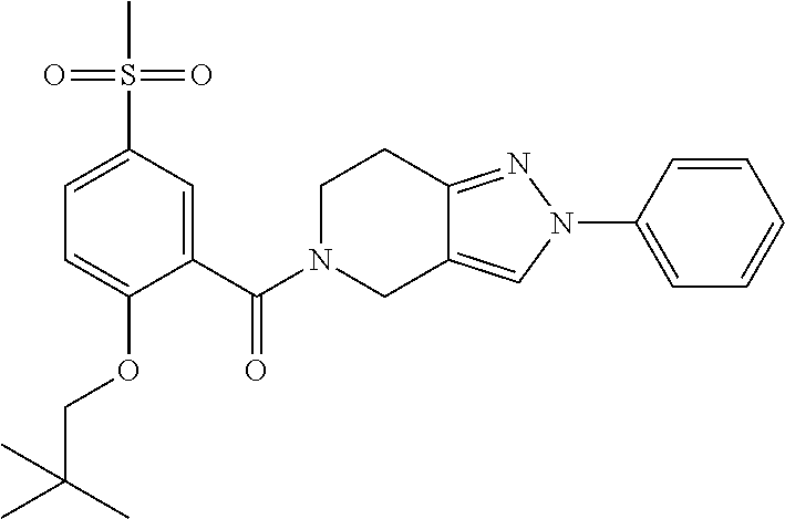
C1(N2N=C3C(=C2)CN(C(=O)C2=CC(S(C)(=O)=O)=CC=C2OCC(C)(C)C)CC3)=CC=CC=C1
